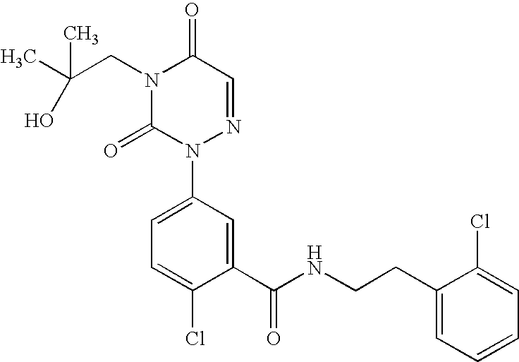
N1(CC(C)(C)O)C(=O)N(C2=CC=C(Cl)C(C(=O)NCCC3=CC=CC=C3Cl)=C2)N=CC1=O
